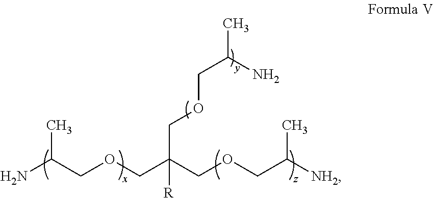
NC(COCC(COCC([NH2])C)([R])COCC(N)C)C
